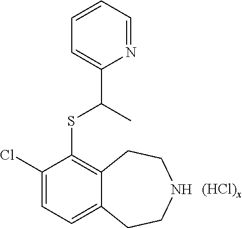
C1(Cl)=CC=C2C(=C1SC(C)C1=CC=CC=N1)CCNCC2.[(HCl)x]
